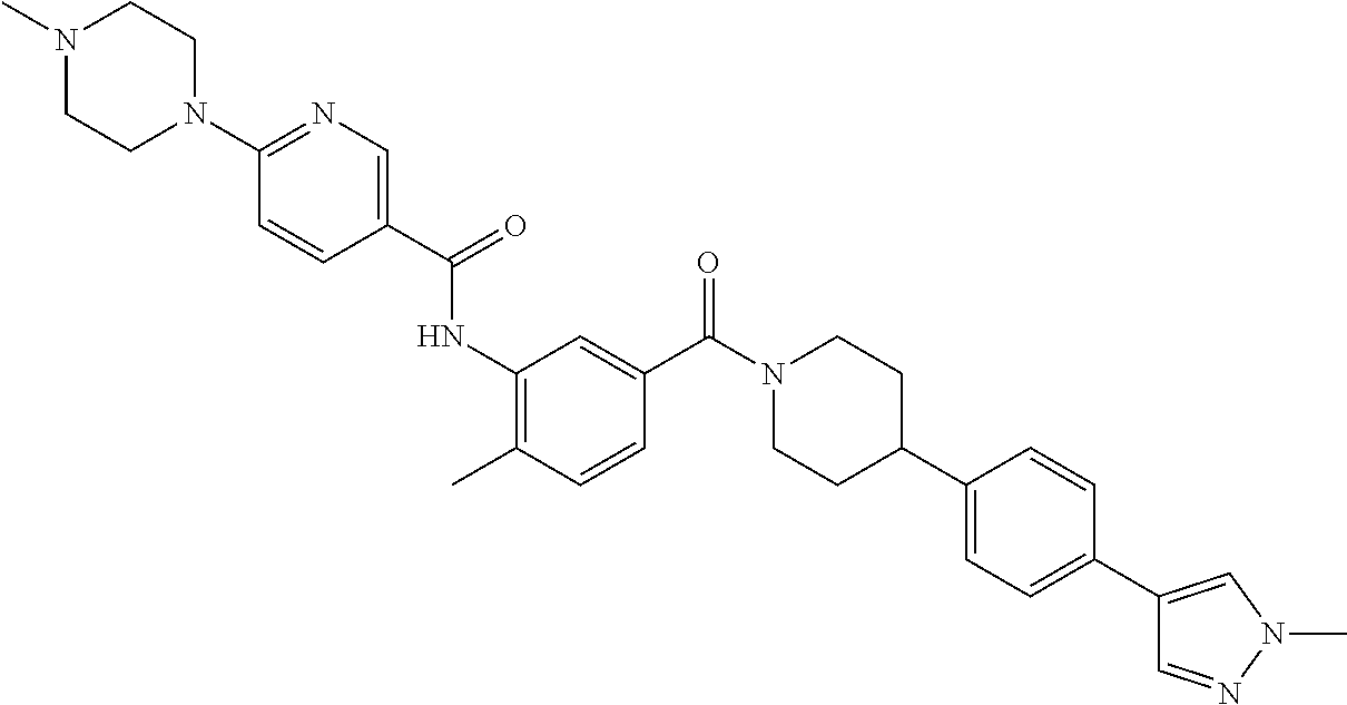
N1(C)CCN(C2=NC=C(C(=O)NC3=C(C)C=CC(C(N4CCC(C5=CC=C(C6=CN(C)N=C6)C=C5)CC4)=O)=C3)C=C2)CC1
